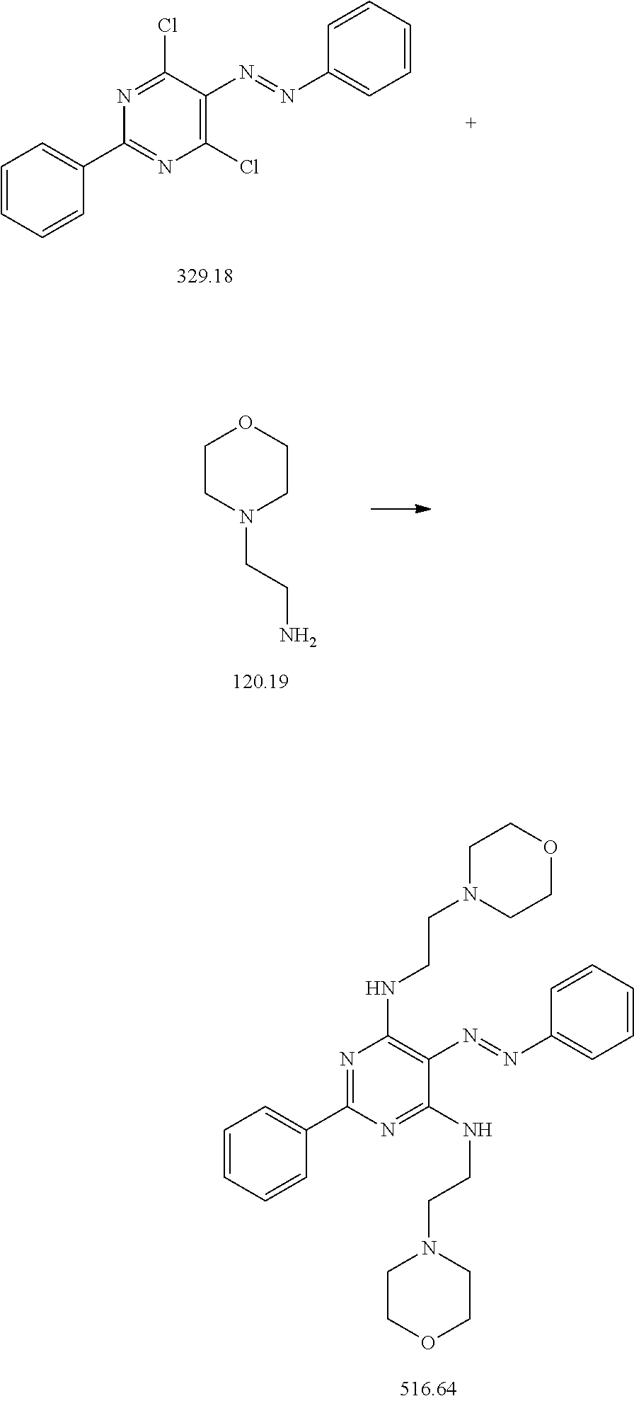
C1(Cl)=C(N=NC2=CC=CC=C2)C(Cl)=NC(C2=CC=CC=C2)=N1.C1CN(CCN)CCO1.C1(NCCN2CCOCC2)=NC(C2=CC=CC=C2)=NC(NCCN2CCOCC2)=C1N=NC1=CC=CC=C1
